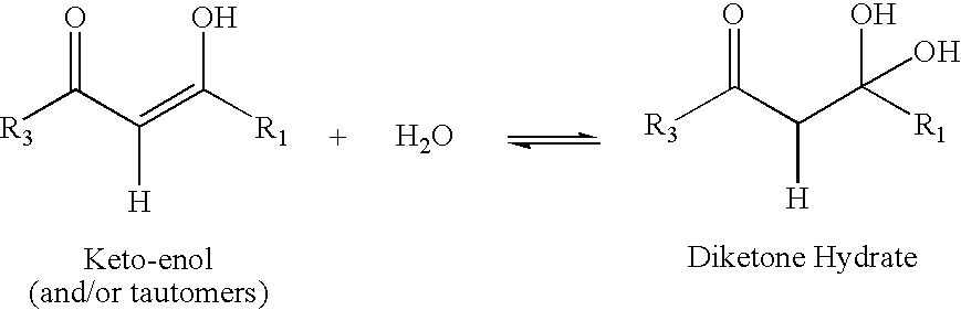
[R3]C(C(C([R1])(O)O)[H])=O.[R3]C(C(=C([R1])O)[H])=O.O
